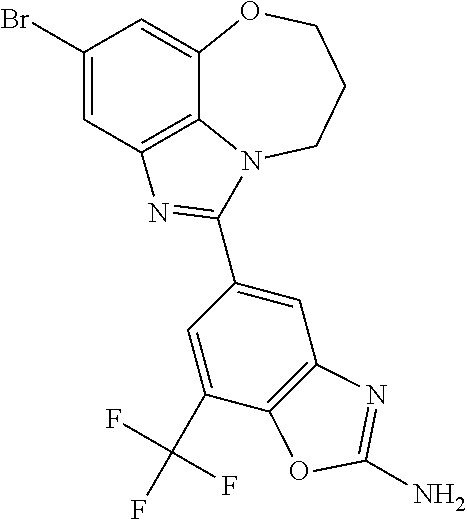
C1(Br)=CC2=C3C(=C1)OCCCN3C(C1=CC3=C(C(C(F)(F)F)=C1)OC(N)=N3)=N2
